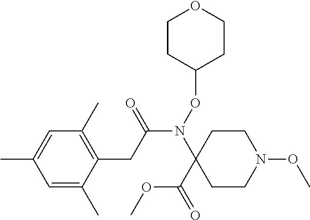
C1=C(C)C=C(C)C(CC(N(OC2CCOCC2)C2(C(=O)OC)CCN(OC)CC2)=O)=C1C
